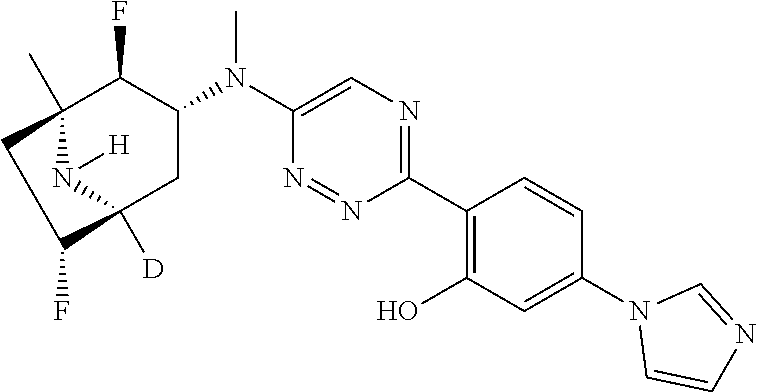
C1(C2=C(O)C=C(N3C=CN=C3)C=C2)=NC=C(N(C2C(F)C3(C)N([H])C([D])(C2)C(F)C3)C)N=N1
